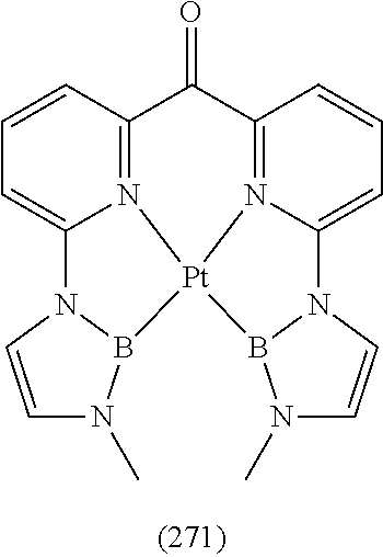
C1=CC2=N3C(=C1)N1C=CN(C)B1[Pt]31N3=C(C2=O)C=CC=C3N2B1N(C)C=C2
